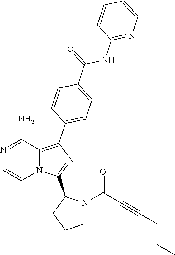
N1=C(N)C2=C(C3=CC=C(C(NC4=NC=CC=C4)=O)C=C3)N=C(C3CCCN3C(C#CCCC)=O)N2C=C1
